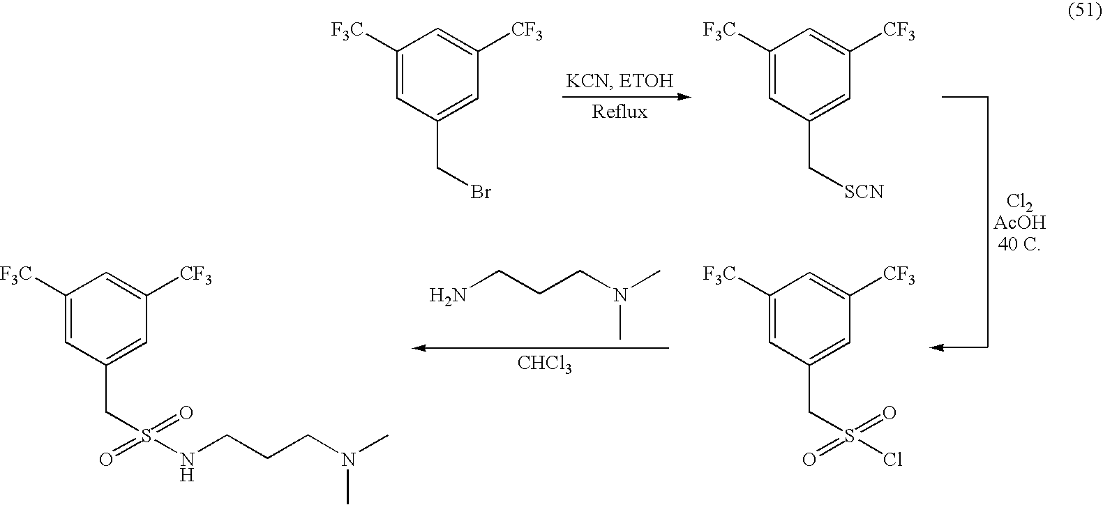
NCCCN(C)C.[CHCl3].C1([F3C])=CC(CBr)=CC([CF3])=C1.C1([F3C])=CC(C[SCN])=CC([CF3])=C1.C1([F3C])=CC(CS(=O)(=O)Cl)=CC([CF3])=C1.C1([F3C])=CC(CS(=O)(=O)NCCCN(C)C)=CC([CF3])=C1.CCC->C
